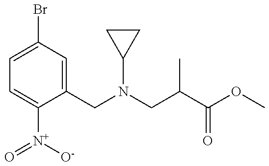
C1=C(Br)C=C(CN(CC(C(OC)=O)C)C2CC2)C([N+](=O)[O-])=C1
